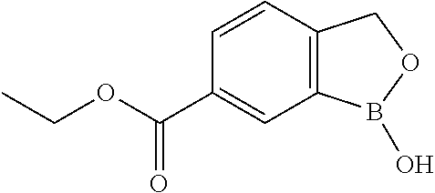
C1=CC2=C(C=C1C(OCC)=O)B(O)OC2
